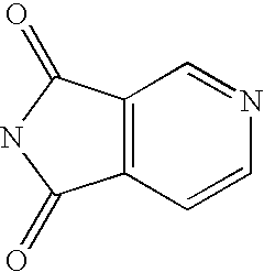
C12=C(C(=O)NC1=O)C=NC=C2
